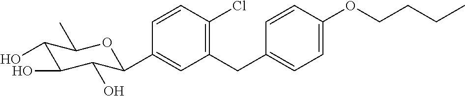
C1=CC(Cl)=C(CC2=CC=C(OCCCC)C=C2)C=C1C1C(O)C(O)C(O)C(C)O1
